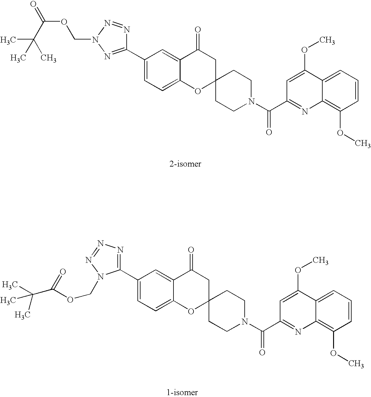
C12=CC=C(C3=NN(COC(=O)C(C)(C)C)N=N3)C=C1C(=O)CC1(O2)CCN(C(C2=NC3=C(OC)C=CC=C3C(OC)=C2)=O)CC1.C12=CC=C(C3=NN=NN3COC(C(C)(C)C)=O)C=C1C(=O)CC1(O2)CCN(C(C2=NC3=C(OC)C=CC=C3C(OC)=C2)=O)CC1
